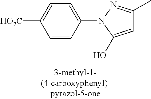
C1=C([HO2C])C=CC(N2N=C(C)C=C2O)=C1
